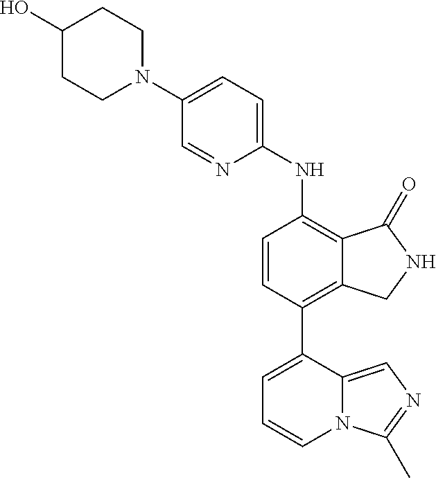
N1(C2=CC=C(NC3=C4C(=C(C5=CC=CN6C5=CN=C6C)C=C3)CNC4=O)N=C2)CCC(O)CC1
